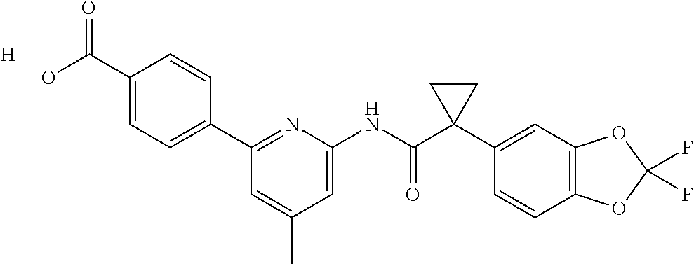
C1(C2=CC=C(C(=O)O)C=C2)=NC(NC(C2(C3=CC4=C(C=C3)OC(F)(F)O4)CC2)=O)=CC(C)=C1.[H]
